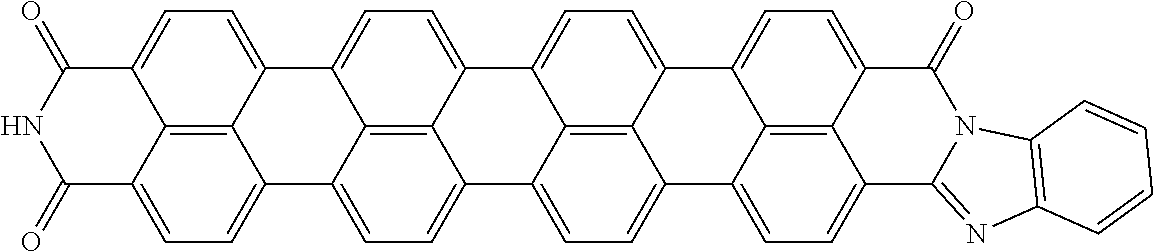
C12=NC3=C(N1C(=O)C1=CC=C4C5=CC=C6C7=CC=C8C9=CC=C%10C(=O)NC(=O)C%11=CC=C(C9=C%11%10)C9=CC=C(C7=C98)C7=CC=C(C5=C76)C5=CC=C2C1=C54)C=CC=C3
